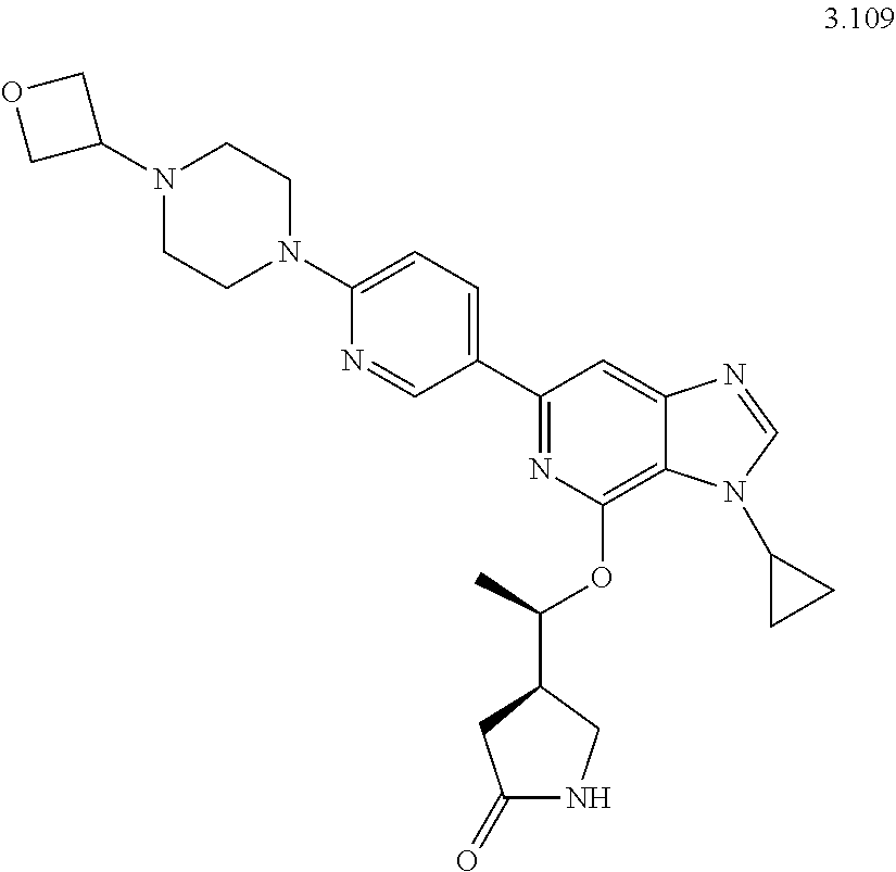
N1(C2COC2)CCN(C2=CC=C(C3=NC(OC(C)C4CNC(=O)C4)=C4C(=C3)N=CN4C3CC3)C=N2)CC1
